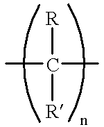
[R]C([R])(C)C
